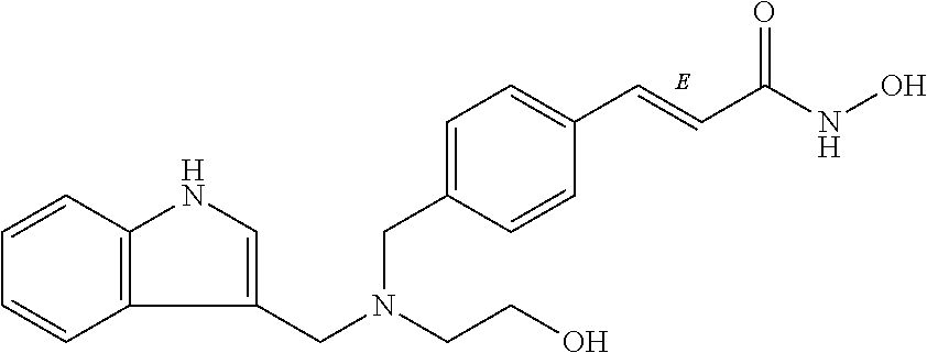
N(CC1=CC=C(C=CC(NO)=O)C=C1)(CC1=CNC2=C1C=CC=C2)CCO
